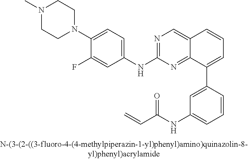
C1=CC(C2=CC=CC3=CN=C(NC4=CC=C(N5CCN(C)CC5)C(F)=C4)N=C23)=CC(NC(C=C)=O)=C1
